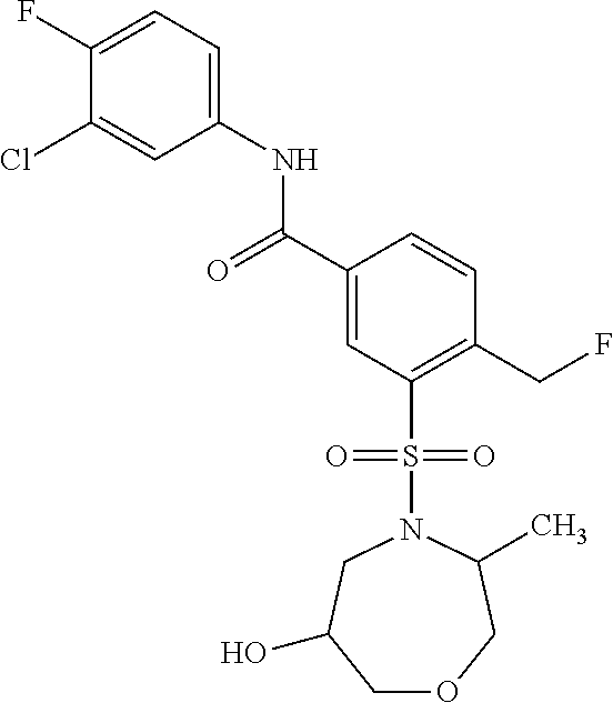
C1(F)=CC=C(NC(C2=CC(S(=O)(=O)N3CC(O)COCC3C)=C(CF)C=C2)=O)C=C1Cl
